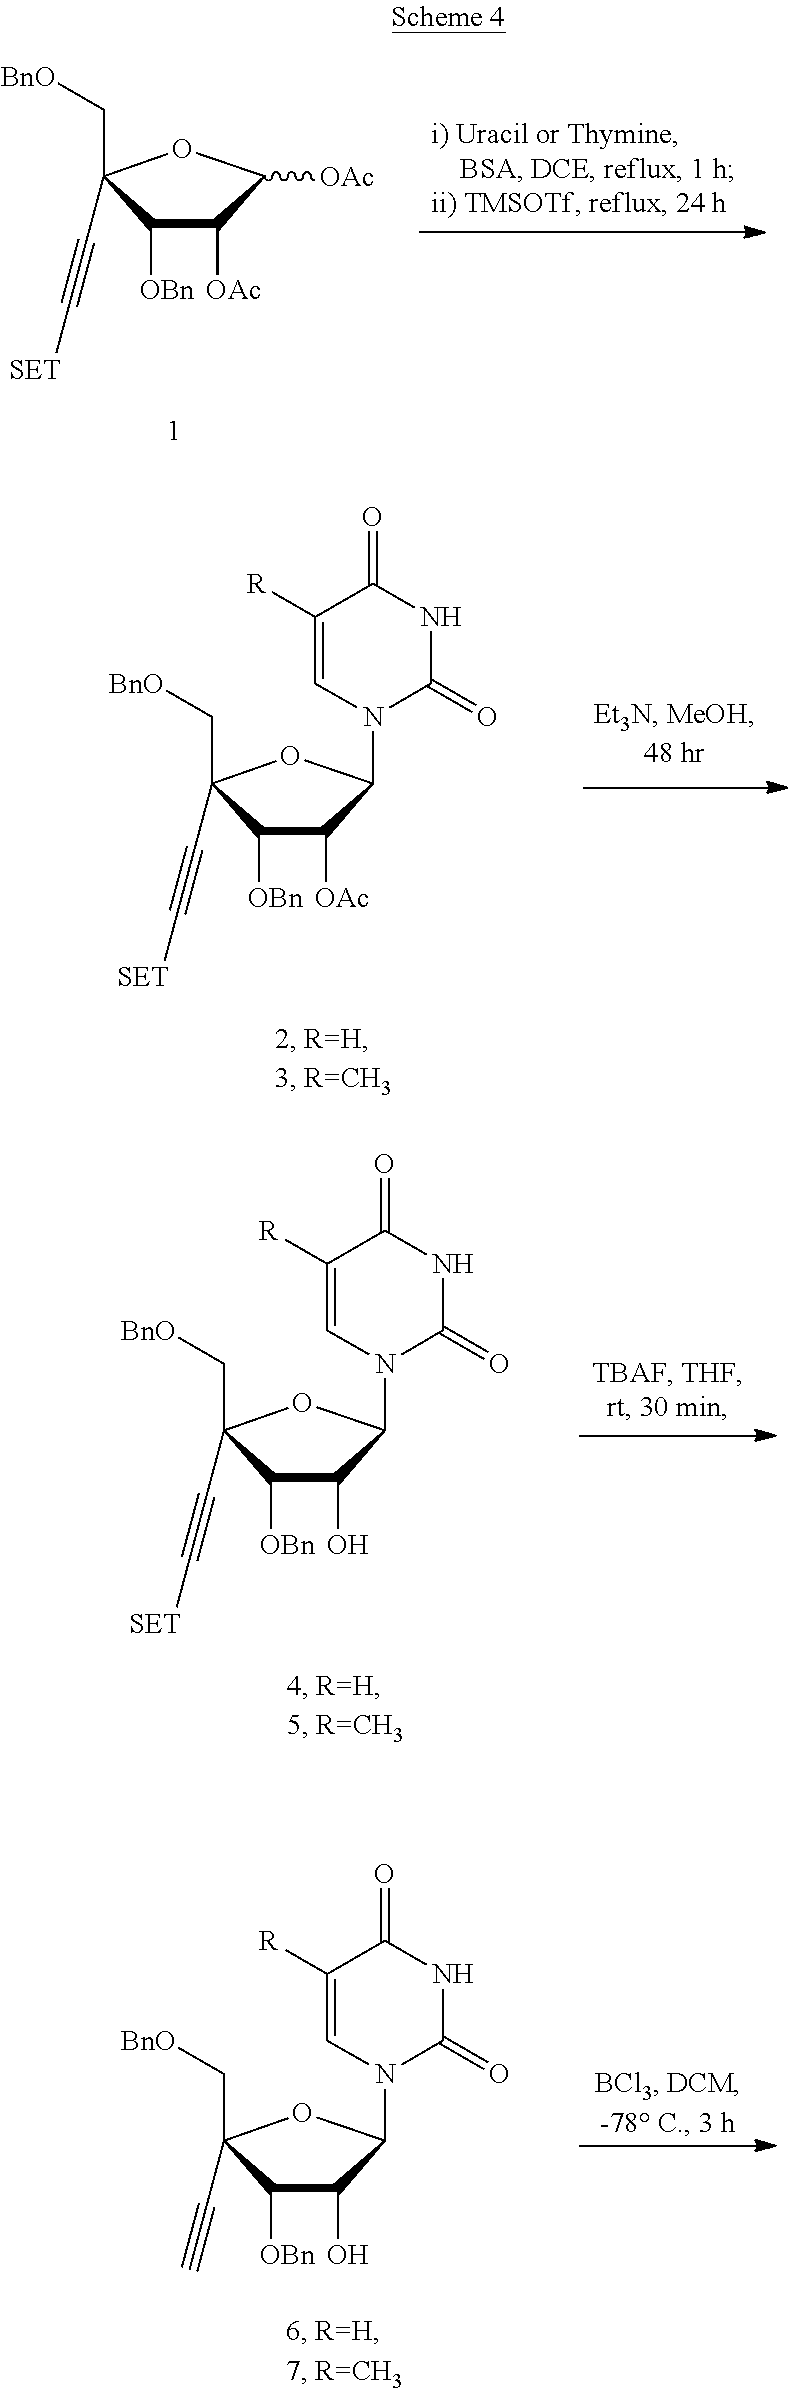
C1([OBn])C([OAc])C([OAc])OC1(C[BnO])C#C[SET].C1([OBn])C([OAc])C(N2C(=O)NC(=O)C([R])=C2)OC1(C[BnO])C#C[SET].C1([OBn])C(O)C(N2C(=O)NC(=O)C([R])=C2)OC1(C[BnO])C#C[SET].C1([OBn])C(O)C(N2C(=O)NC(=O)C([R])=C2)OC1(C[BnO])C#C
